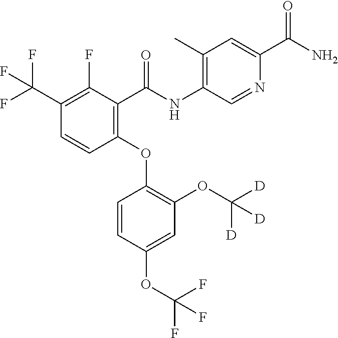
C1(F)=C(C(F)(F)F)C=CC(OC2=C(OC([D])([D])[D])C=C(OC(F)(F)F)C=C2)=C1C(NC1=C(C)C=C(C(N)=O)N=C1)=O
